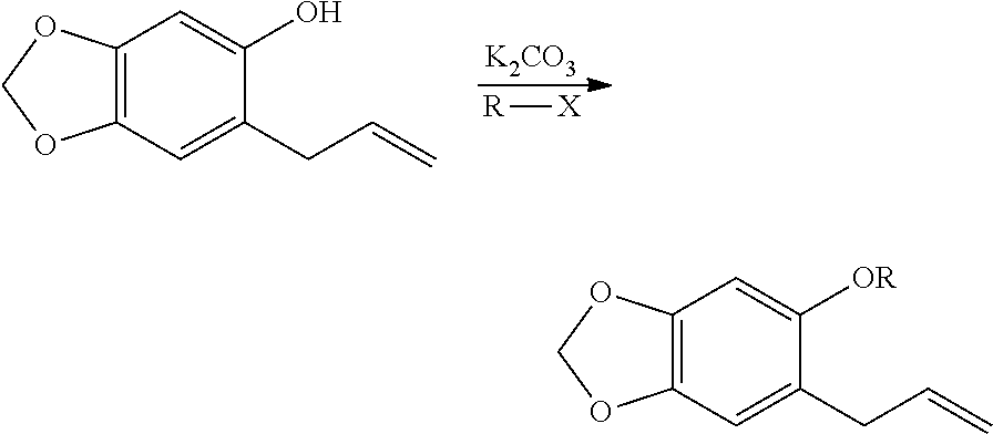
[K2CO3].[R][X].C12=C(C=C(CC=C)C(O)=C1)OCO2.C12=C(C=C(CC=C)C([OR])=C1)OCO2
